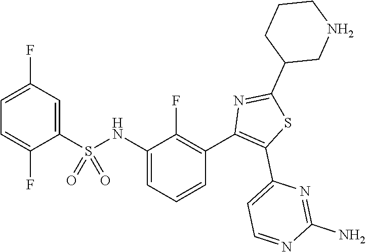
C1(NS(C2=CC(F)=CC=C2F)(=O)=O)=CC=CC(C2=C(C3=CC=NC(N)=N3)SC(C3CNCCC3)=N2)=C1F
